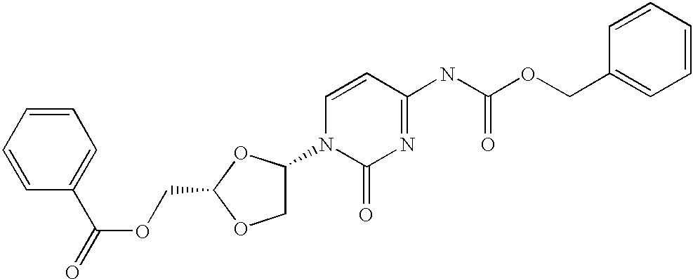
C1=CC(C(=O)OCC2OCC(N3C(=O)N=C(NC(=O)OCC4=CC=CC=C4)C=C3)O2)=CC=C1
